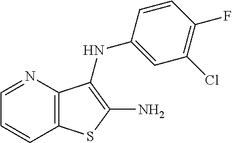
C1=NC2=C(C=C1)SC(N)=C2NC1=CC(Cl)=C(F)C=C1
